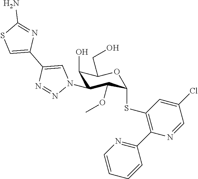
C1(O)C(N2C=C(C3=CSC(N)=N3)N=N2)C(OC)C(SC2=C(C3=NC=CC=C3)N=CC(Cl)=C2)OC1CO
